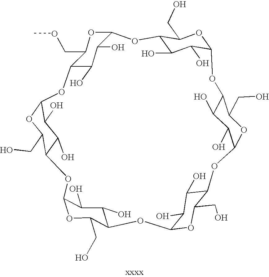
C12C(O)C(O)C(OC1CO)OC1C(O)C(O)C(OC1CO)OC1C(O)C(O)C(OC1CO)OC1C(O)C(O)C(OC1CO)OC1C(O)C(O)C(OC1CO)OC1C(O)C(O)C(O2)OC1COC
